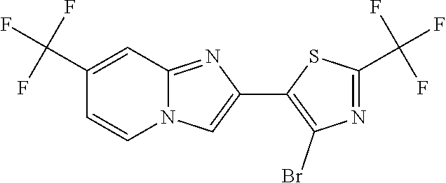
C1(C(F)(F)F)=CC2=NC(C3=C(Br)N=C(C(F)(F)F)S3)=CN2C=C1
